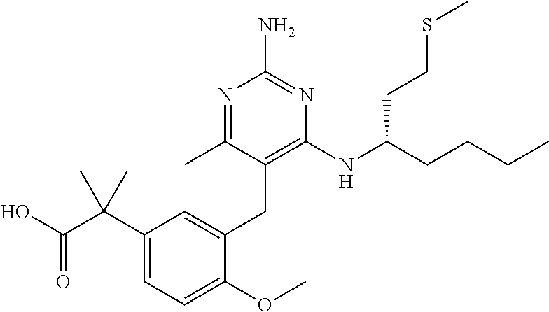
C1=C(C(C(O)=O)(C)C)C=C(CC2=C(NC(CCCC)CCSC)N=C(N)N=C2C)C(OC)=C1
